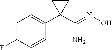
C1=C(F)C=CC(C2(C(=NO)N)CC2)=C1
